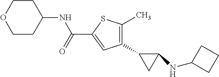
N(C(C1=CC(C2CC2NC2CCC2)=C(C)S1)=O)C1CCOCC1
